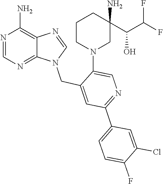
N1(CC2=CC(C3=CC=C(F)C(Cl)=C3)=NC=C2N2CC(N)(C(O)C(F)F)CCC2)C=NC2=C(N)N=CN=C12
